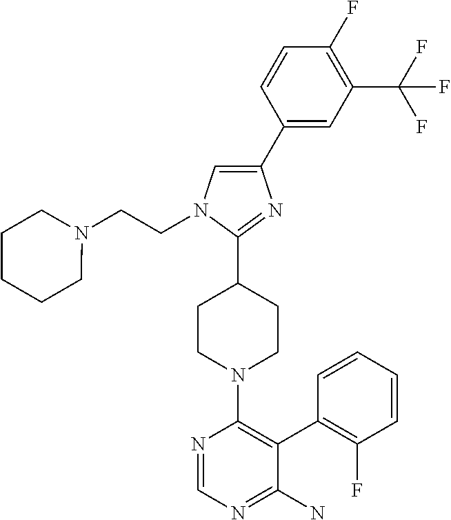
N1(CCN2C=C(C3=CC(C(F)(F)F)=C(F)C=C3)N=C2C2CCN(C3=C(C4=C(F)C=CC=C4)C(N)=NC=N3)CC2)CCCCC1
